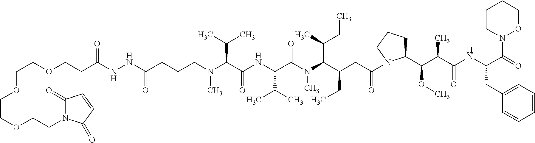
C(CCCN(C(C(NC(C(N(C(C(CC(=O)N1C(C(C(C(NC(C(N2OCCCC2)=O)CC2=CC=CC=C2)=O)C)OC)CCC1)CC)C(C)CC)C)=O)C(C)C)=O)C(C)C)C)(NNC(CCOCCOCCOCCN1C(=O)C=CC1=O)=O)=O
